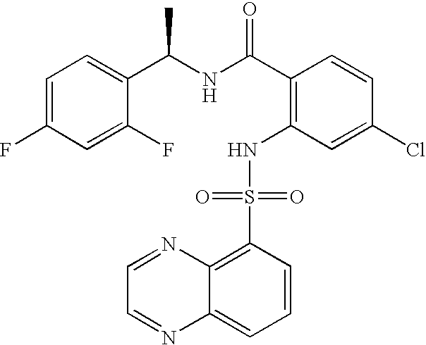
C1=C(F)C=C(F)C(C(NC(C2=C(NS(C3=C4C(=CC=C3)N=CC=N4)(=O)=O)C=C(Cl)C=C2)=O)C)=C1
